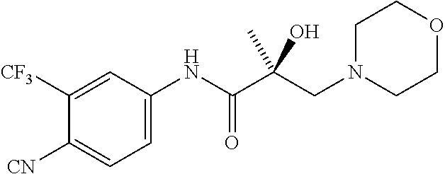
C1([CF3])=CC(NC(=O)C(CN2CCOCC2)(C)O)=CC=C1[CN]
